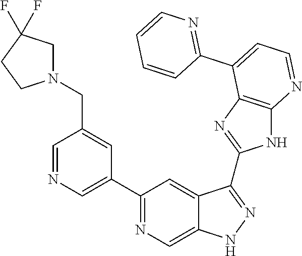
C1=NC=C(C2=NC=C3C(=C2)C(C2=NC4=C(N2)N=CC=C4C2=NC=CC=C2)=NN3)C=C1CN1CC(F)(F)CC1
